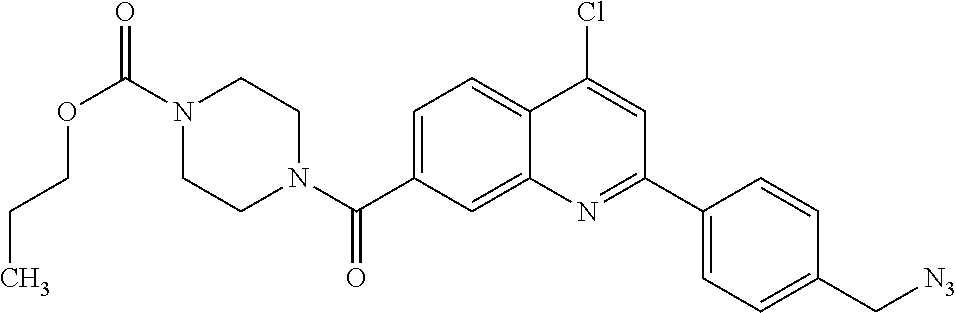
N1(C(OCCC)=O)CCN(C(=O)C2=CC=C3C(=C2)N=C(C2=CC=C(C[N3])C=C2)C=C3Cl)CC1
